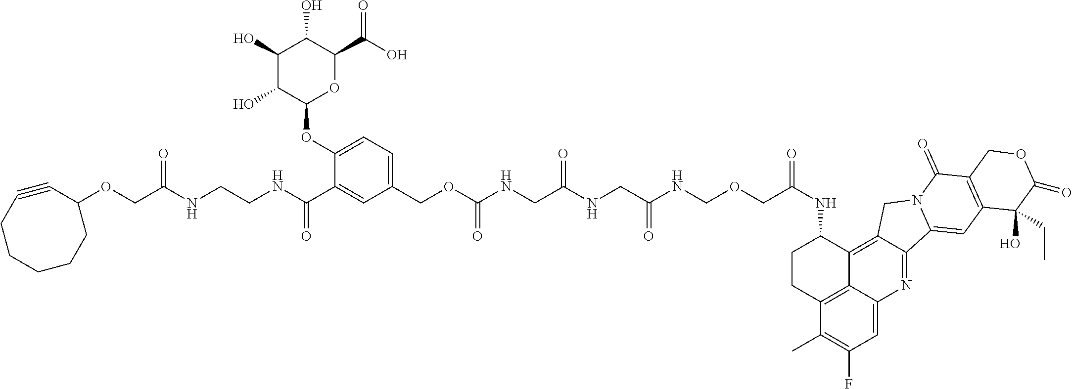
C1(NC(=O)COCNC(CNC(CNC(OCC2=CC=C(OC3OC(C(O)=O)C(O)C(O)C3O)C(C(NCCNC(COC3C#CCCCCC3)=O)=O)=C2)=O)=O)=O)CCC2=C3C1=C1C(=NC3=CC(F)=C2C)C2=CC3=C(C(=O)N2C1)COC(=O)C3(O)CC
